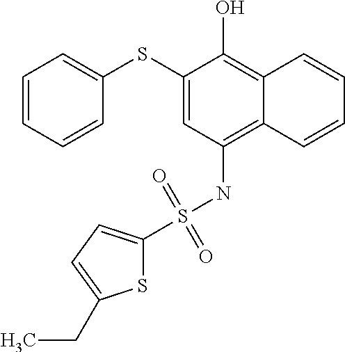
C1=CC=CC(SC2=CC(NS(=O)(=O)C3=CC=C(CC)S3)=C3C(=C2O)C=CC=C3)=C1
